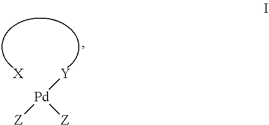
[Pd]([Z])([Z])[Y].[X]
